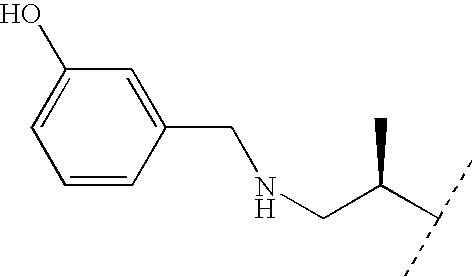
C1=CC(CNCC(C(C)C)C)=CC(O)=C1
